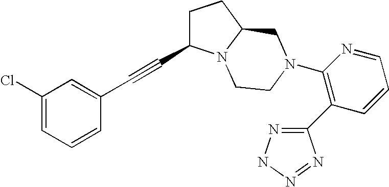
C(#CC1CCC2N1CCN(C1=C(C3=NNN=N3)C=CC=N1)C2)C1=CC(Cl)=CC=C1
